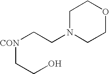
C1N(CC[CON]CCO)CCOC1
